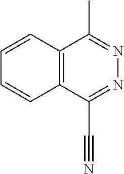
C12=C(C(C#N)=NN=C1C)C=CC=C2
